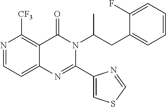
N1=CC=C2C(=C1[CF3])C(=O)N(C(CC1=CC=CC=C1F)C)C(C1=CSC=N1)=N2
